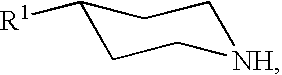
C1([R1])CC[NH]CC1
